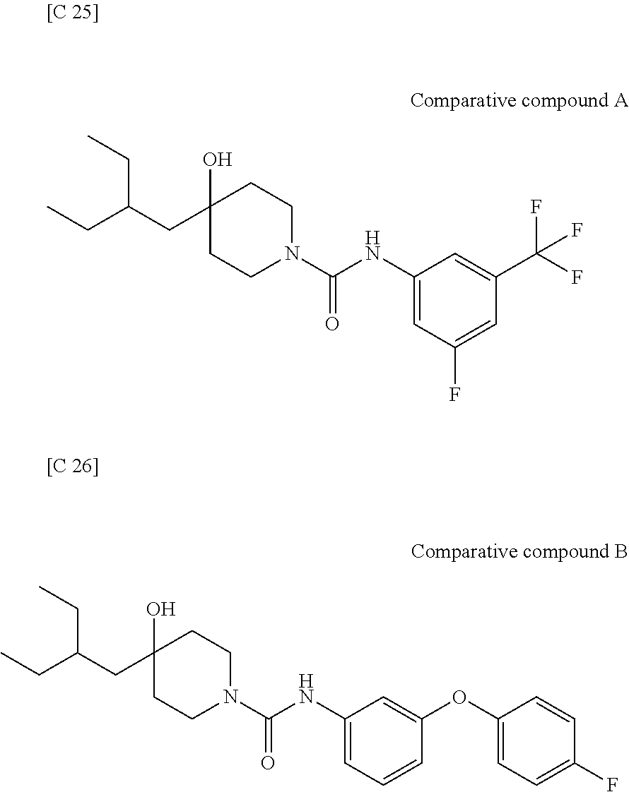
C1(NC(N2CCC(O)(CC(CC)CC)CC2)=O)=CC(F)=CC(C(F)(F)F)=C1.C1(NC(N2CCC(O)(CC(CC)CC)CC2)=O)=CC=CC(OC2=CC=C(F)C=C2)=C1
